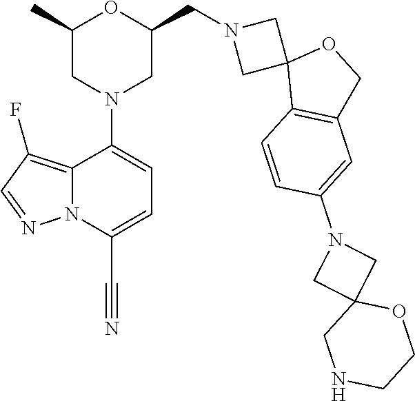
C1(C)CN(C2=CC=C(C#N)N3C2=C(F)C=N3)CC(CN2CC3(C2)C2=C(CO3)C=C(N3CC4(C3)CNCCO4)C=C2)O1
